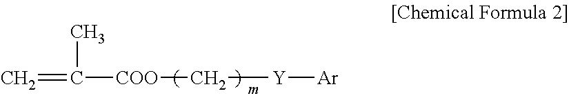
C=C([COO]C[Y][Ar])C
